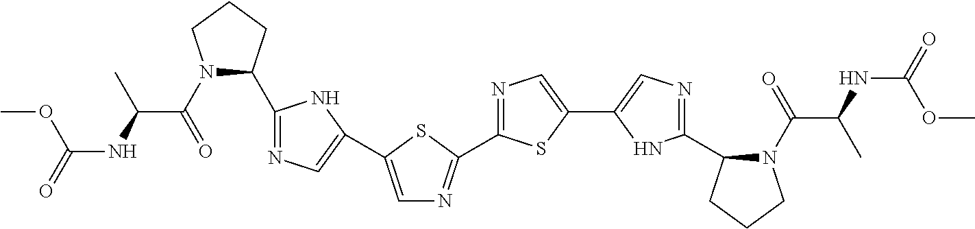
COC(NC(C(N1C(C2=NC=C(C3=CN=C(C4=NC=C(C5=CN=C(C6N(C(C(C)NC(OC)=O)=O)CCC6)N5)S4)S3)N2)CCC1)=O)C)=O
